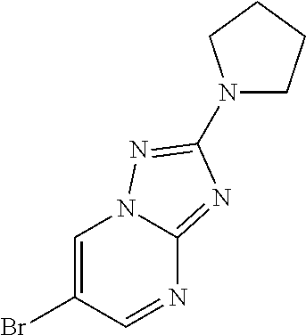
BrC1=CN2C(=NC(N3CCCC3)=N2)N=C1
